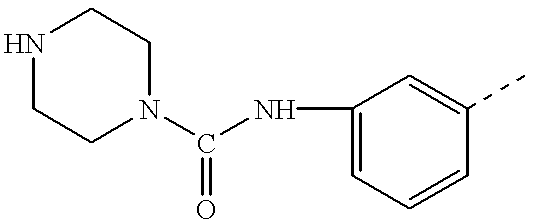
N1CCN(C(NC2=CC=CC(C)=C2)=O)CC1
